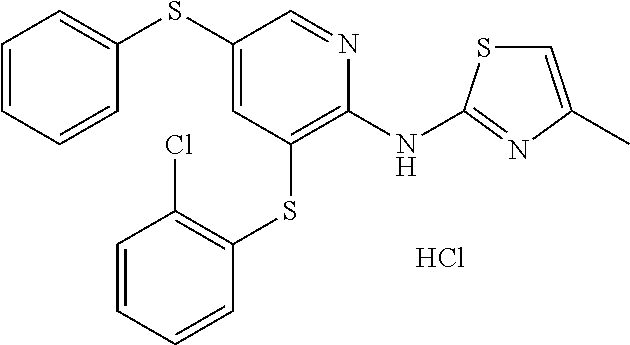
C1(SC2=CC=CC=C2)=CC(SC2=C(Cl)C=CC=C2)=C(NC2=NC(C)=CS2)N=C1.Cl
